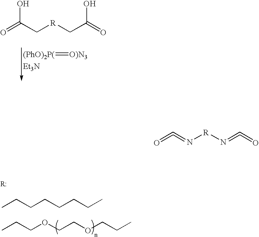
[(PhO)2P(]=[O)N3].[Et3N].O=C(C[R]CC(=O)O)O.CCCOCCOCCC.CCCCCCCC.O=C=N[R]N=C=O
